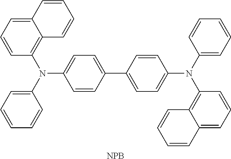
N(C1=CC=C(C2=CC=C(N(C3=C4C(=CC=C3)C=CC=C4)C3=CC=CC=C3)C=C2)C=C1)(C1=C2C(=CC=C1)C=CC=C2)C1=CC=CC=C1.[NPB]
